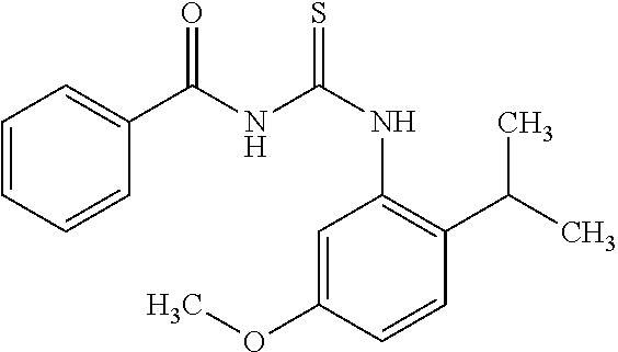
N(C1=C(C(C)C)C=CC(OC)=C1)C(NC(C1=CC=CC=C1)=O)=S
